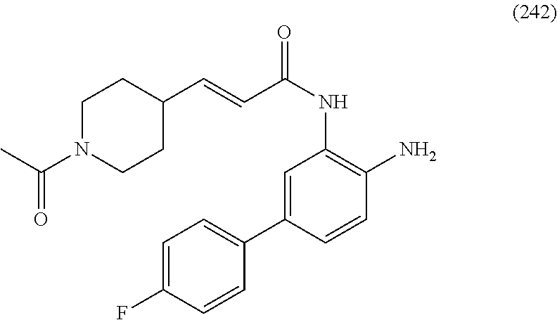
C(NC1=C(N)C=CC(C2=CC=C(F)C=C2)=C1)(=O)C=CC1CCN(C(C)=O)CC1
